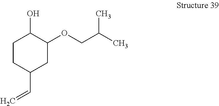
C1CC(C=C)CC(OCC(C)C)C1O
